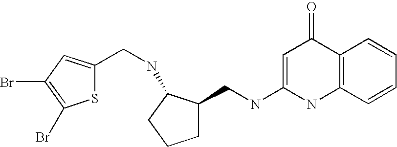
S1C(CNC2C(CNC3=CC(=O)C4=C(N3)C=CC=C4)CCC2)=CC(Br)=C1Br
